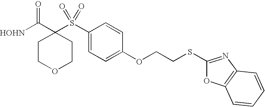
[HOHN]C(C1(S(C2=CC=C(OCCSC3=NC4=C(O3)C=CC=C4)C=C2)(=O)=O)CCOCC1)=O
